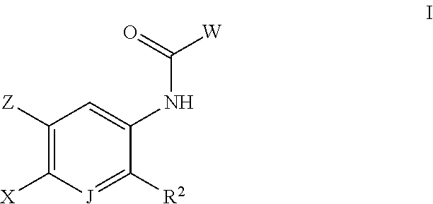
C1([Z])=C([X])[J]=C([R2])C(NC([W])=O)=C1
